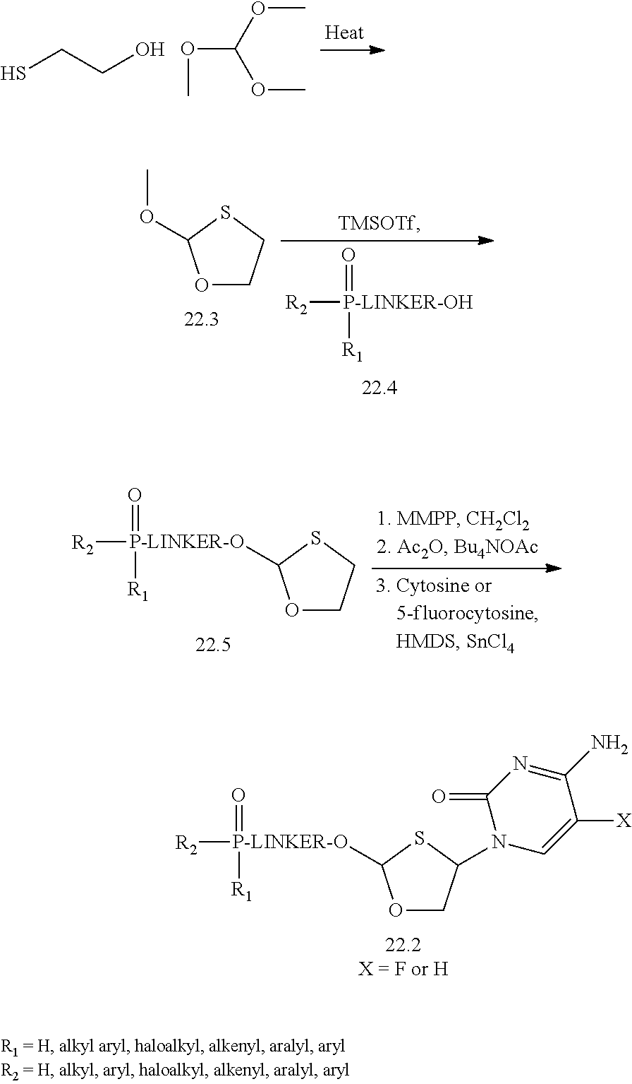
O1CC(N2C=C([X])C(N)=NC2=O)SC1[P-LINKER-O]([R2])(=O)[R1].SCCO.O(C)C(OC)OC.O1CCSC1OC.[R2][P-LINKER-OH](=O)[R1].O1CCSC1[P-LINKER-O]([R2])(=O)[R1]
